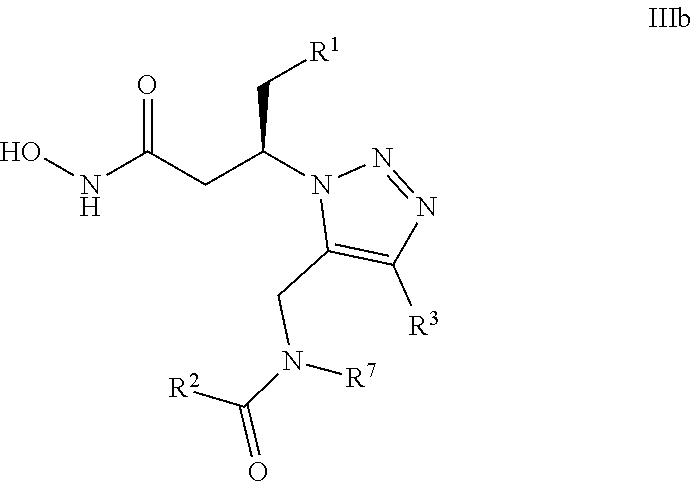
ONC(CC(N1C(CN([R7])C([R2])=O)=C([R3])N=N1)C[R1])=O
